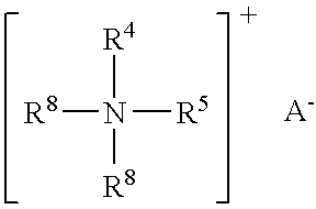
[R8]N([R5])([R4])[R8]
